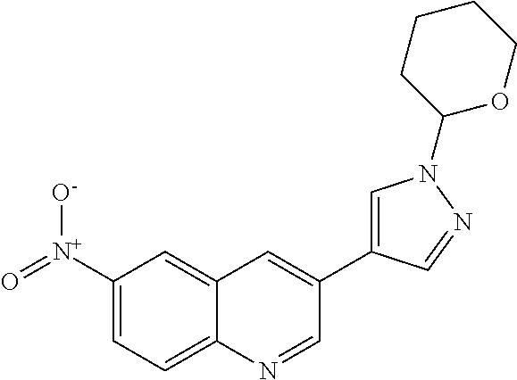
C1=C([N+]([O-])=O)C=C2C(=C1)N=CC(C1=CN(C3OCCCC3)N=C1)=C2
